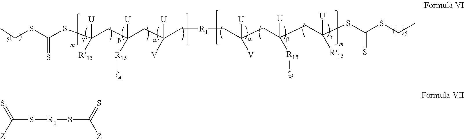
CCSC(SC(CC(CC(C[R1]CC(CC(CC(SC(=S)SCC)([U])[R15])([U])[R15][zi])([U])[V])([U])[V])([U])[R15][zi])([U])[R15])=S.S([R1]SC([Z])=S)C(=S)[Z]
